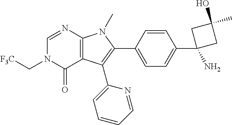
C12=C(C(C3=CC=CC=N3)=C(C3=CC=C(C4(N)CC(C)(O)C4)C=C3)N1C)C(=O)N(C[F3C])C=N2
